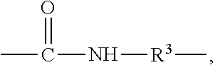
CC(N[R3]C)=O
